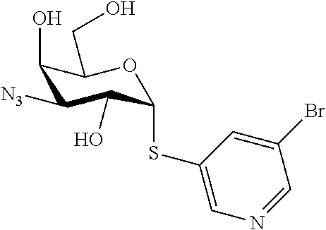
C1(O)C([N3])C(O)C(SC2=CN=CC(Br)=C2)OC1CO
